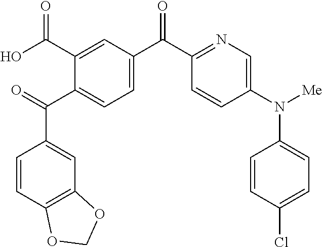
C1(C(C2=CC=C(C(C3=NC=C(N([Me])C4=CC=C(Cl)C=C4)C=C3)=O)C=C2C(O)=O)=O)=CC2=C(C=C1)OCO2
